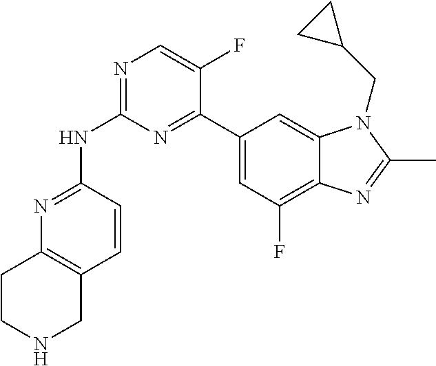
N1=C(NC2=NC=C(F)C(C3=CC(F)=C4C(=C3)N(CC3CC3)C(C)=N4)=N2)C=CC2=C1CCNC2
